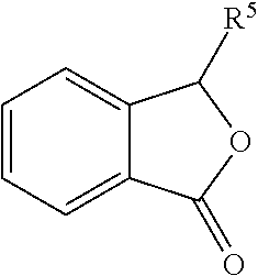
C1=CC=C2C(=C1)C([R5])OC2=O
